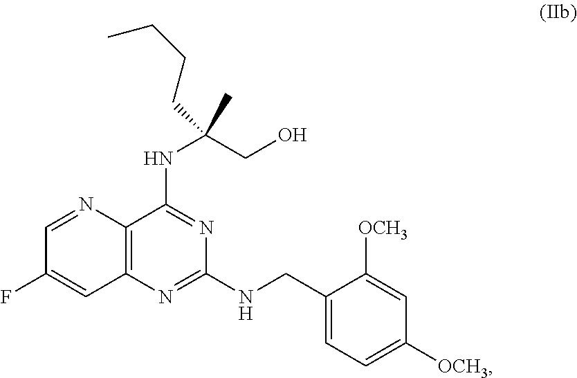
C1=NC2=C(C=C1F)N=C(NCC1=CC=C([OCH3])C=C1[OCH3])N=C2NC(C)(CO)CCCC
